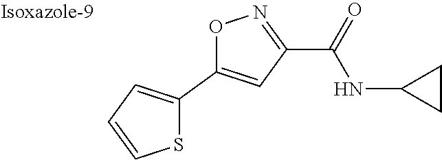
O1C(C2=CC=CS2)=CC(C(=O)NC2CC2)=N1
